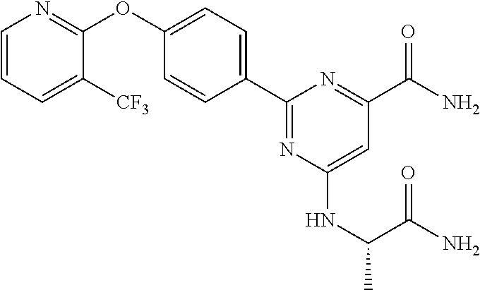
C1=CC=C([CF3])C(OC2=CC=C(C3=NC(NC(C(N)=O)C)=CC(C(=O)N)=N3)C=C2)=N1
